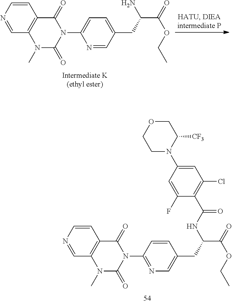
C1=CN=CC2=C1C(=O)N(C1=NC=C(CC(C(=O)OCC)NC(=O)C3=C(Cl)C=C(N4C([CF3])COCC4)C=C3F)C=C1)C(=O)N2C.C1=CN=CC2=C1C(=O)N(C1=CC=C(CC(C(=O)OCC)N)C=N1)C(=O)N2C
